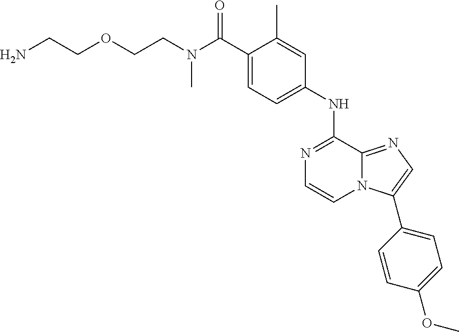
C1(NC2=NC=CN3C2=NC=C3C2=CC=C(OC)C=C2)=CC=C(C(N(CCOCCN)C)=O)C(C)=C1
